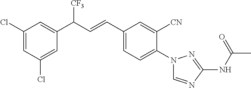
C1(C(C=CC2=CC=C(N3C=NC(NC(C)=O)=N3)C([CN])=C2)[CF3])=CC(Cl)=CC(Cl)=C1
